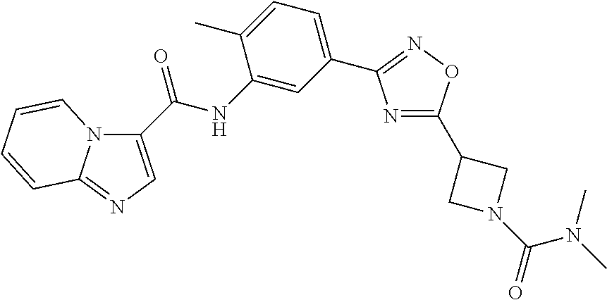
C1(C(NC2=CC(C3=NOC(C4CN(C(=O)N(C)C)C4)=N3)=CC=C2C)=O)=CN=C2N1C=CC=C2
